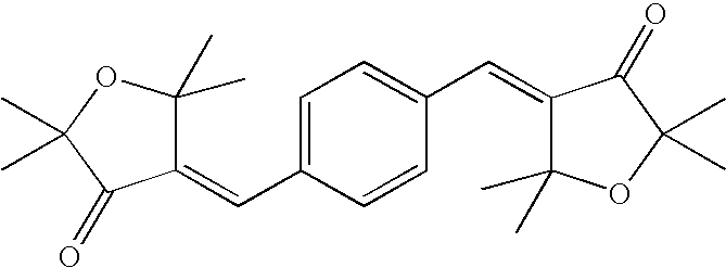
C1(=CC2=CC=C(C=C3C(C)(C)OC(C)(C)C3=O)C=C2)C(C)(C)OC(C)(C)C1=O
